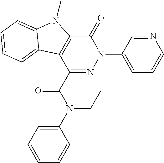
C1(=O)C2=C(C(C(N(C3=CC=CC=C3)CC)=O)=NN1C1=CC=CN=C1)C1=CC=CC=C1N2C
